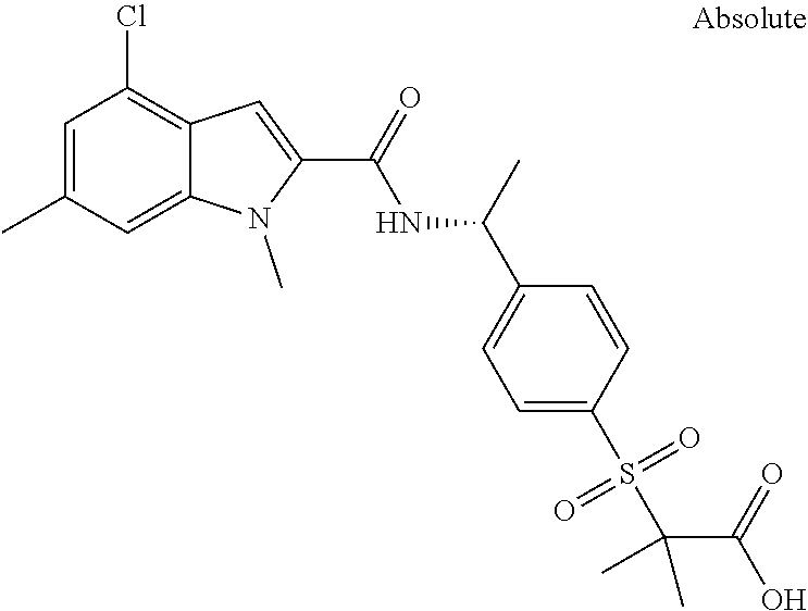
C1=C(C)C=C2C(=C1Cl)C=C(C(=O)NC(C1=CC=C(S(C(C(O)=O)(C)C)(=O)=O)C=C1)C)N2C
